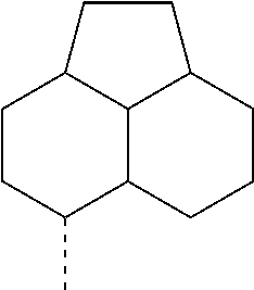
C12C3CCCC1CCC2CCC3C
